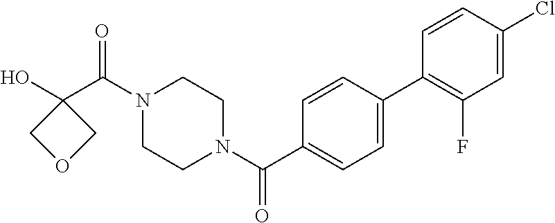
OC1(C(N2CCN(C(=O)C3=CC=C(C4=C(F)C=C(Cl)C=C4)C=C3)CC2)=O)COC1
